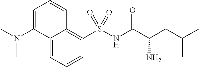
C12=CC=CC(S(NC(C(CC(C)C)N)=O)(=O)=O)=C1C=CC=C2N(C)C
